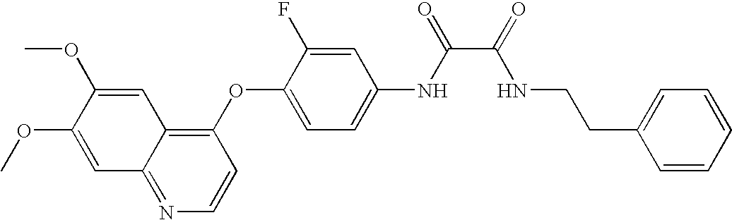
C1(OC2=CC=C(NC(C(=O)NCCC3=CC=CC=C3)=O)C=C2F)=C2C(=NC=C1)C=C(OC)C(OC)=C2
